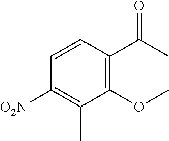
C1=CC([O2N])=C(C)C(OC)=C1C(C)=O
